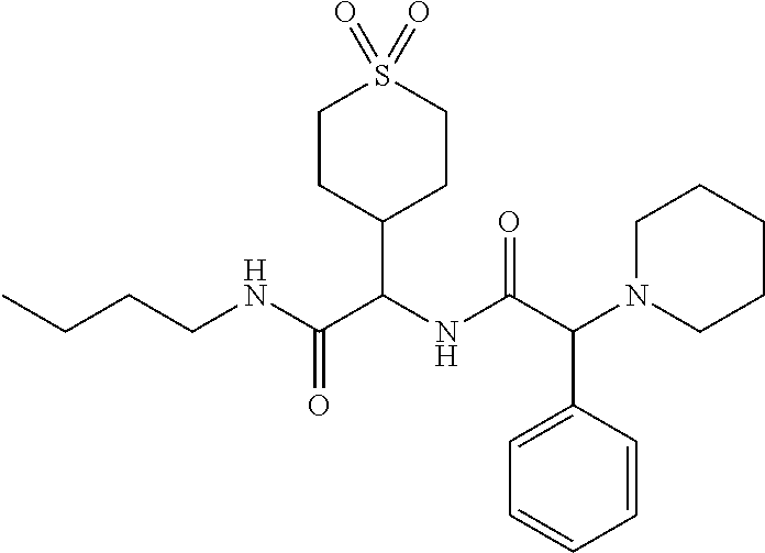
C(CNC(C(NC(C(N1CCCCC1)C1=CC=CC=C1)=O)C1CCS(=O)(=O)CC1)=O)CC
